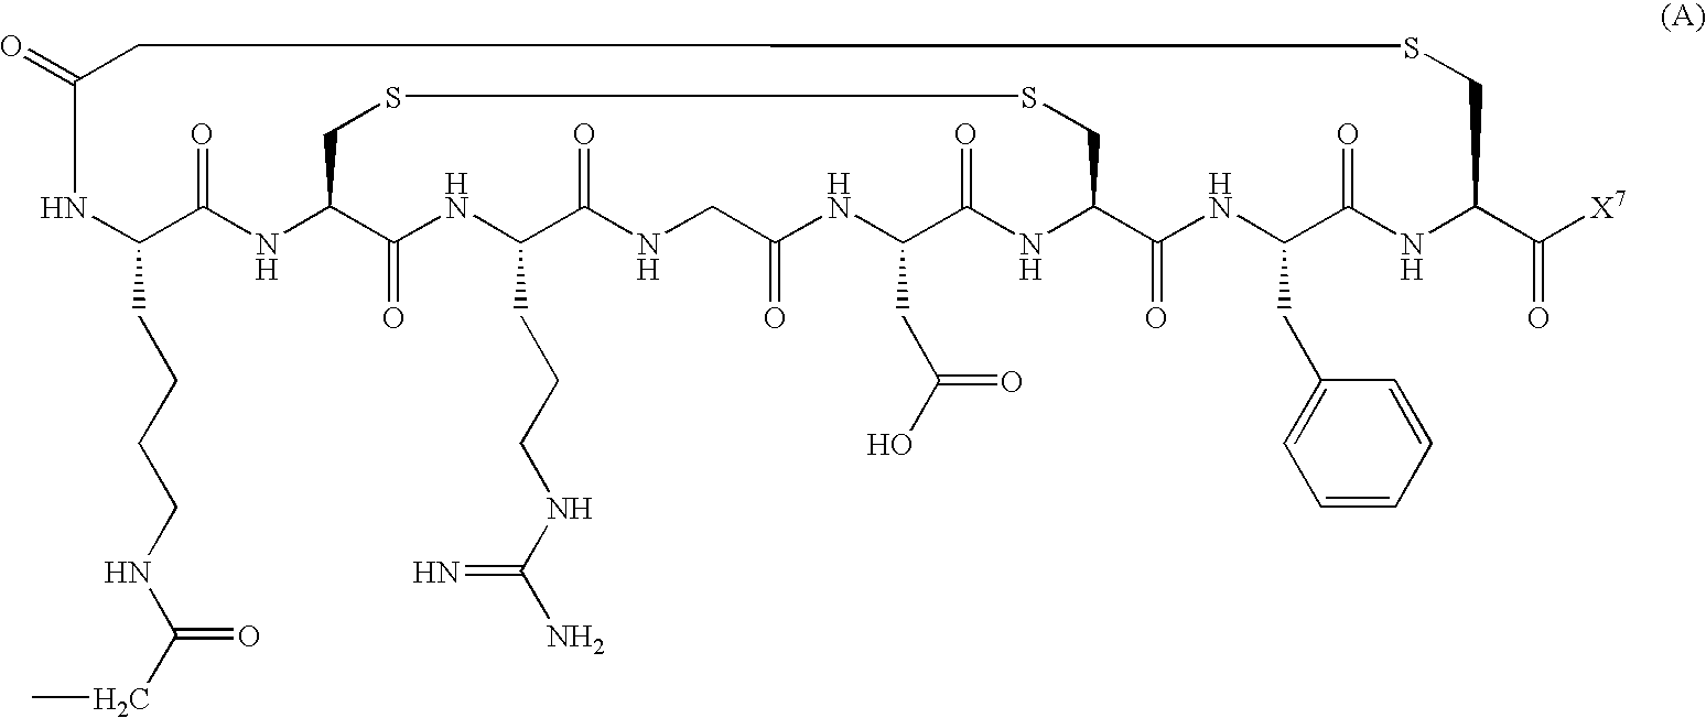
C1(=O)NC(CCCCNC(=O)CC)C(=O)NC2C(=O)NC(CCCNC(=N)N)C(=O)NCC(=O)NC(CC(=O)O)C(=O)NC(C(=O)NC(CC3=CC=CC=C3)C(=O)NC(C(=O)[X7])CSC1)CSSC2
